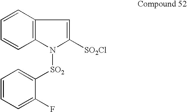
C12=C(C=CC=C1)C=C([SO2Cl])N2[SO2]C1=CC=CC=C1F
